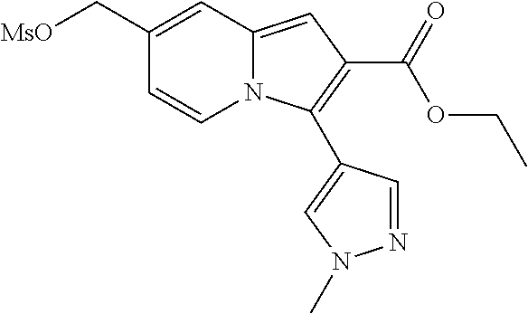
C1(C[MsO])=CC2=CC(C(=O)OCC)=C(C3=CN(C)N=C3)N2C=C1
